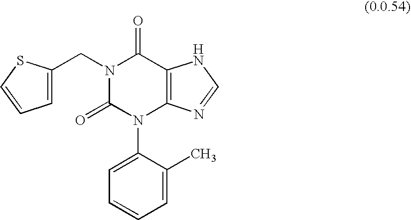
C1=C(CN2C(=O)N(C3=CC=CC=C3C)C3=C(C2=O)NC=N3)SC=C1
